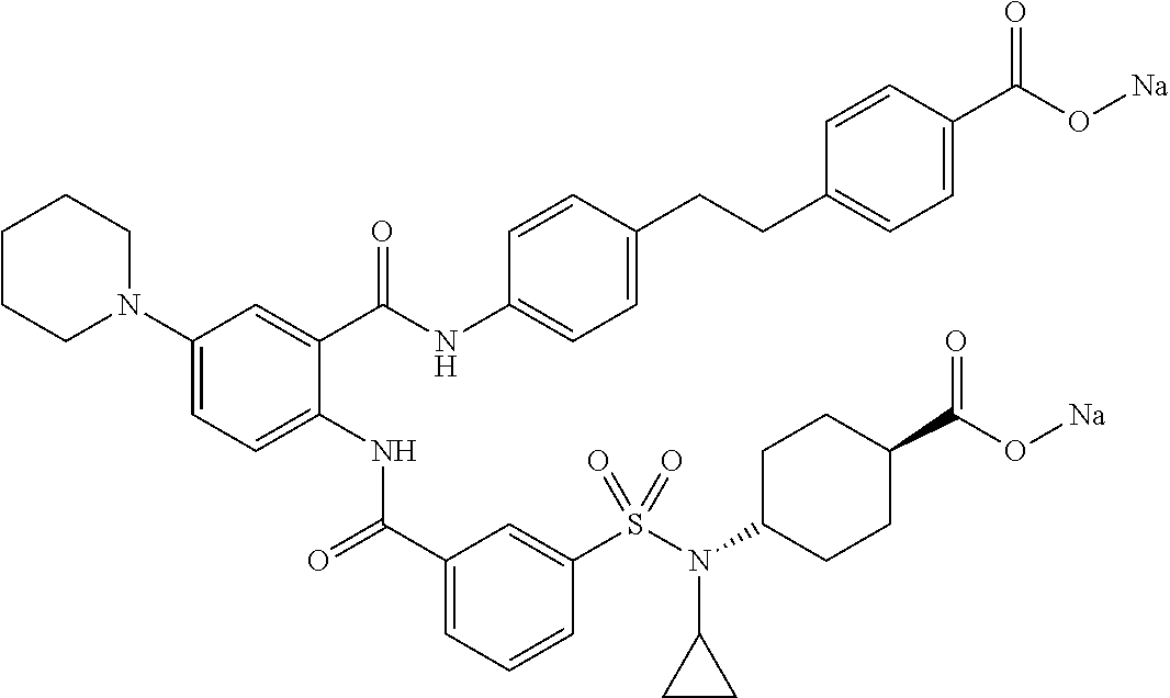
C1(N2CCCCC2)=CC=C(NC(C2=CC=CC(S(N(C3CCC(C(O[Na])=O)CC3)C3CC3)(=O)=O)=C2)=O)C(C(NC2=CC=C(CCC3=CC=C(C(O[Na])=O)C=C3)C=C2)=O)=C1
